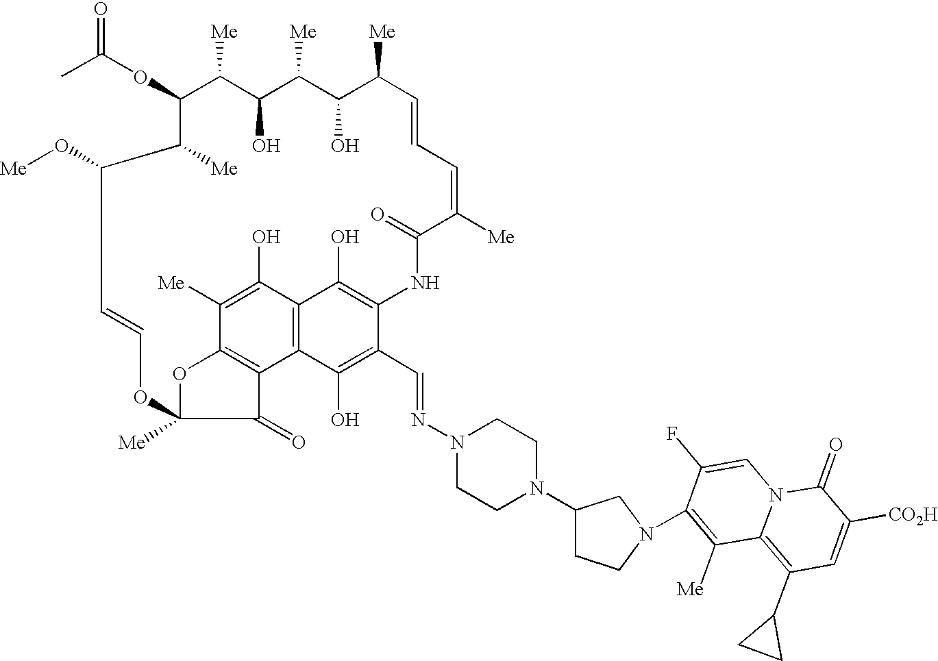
O(C1C([Me])C(O[Me])C=COC2([Me])OC3=C(C4=C(C(O)=C(NC(=O)C([Me])=CC=CC([Me])C(O)C([Me])C(O)C1[Me])C(C=NN1CCN(C5CCN(C6=C([Me])C7=C(C8CC8)C=C([CO2H])C(=O)N7C=C6F)C5)CC1)=C4O)C(O)=C3[Me])C2=O)C(=O)C
